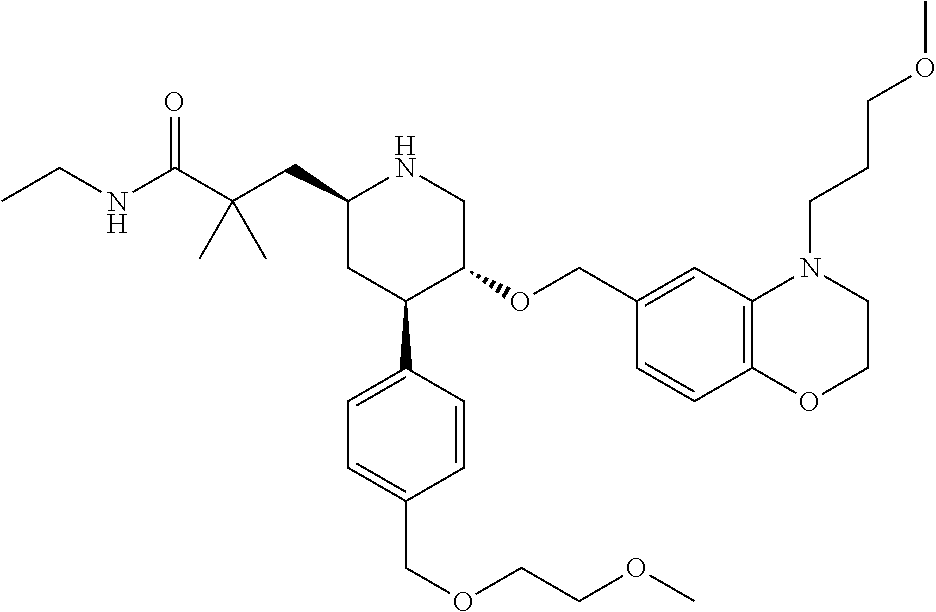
C1(CC(C(NCC)=O)(C)C)CC(C2=CC=C(COCCOC)C=C2)C(OCC2=CC3=C(C=C2)OCCN3CCCOC)CN1
